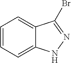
C1=CC=C2C(=C1)C(Br)=NN2
